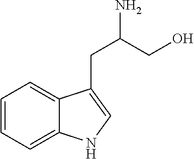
C1=CC=C2C(=C1)C(CC(N)CO)=CN2
